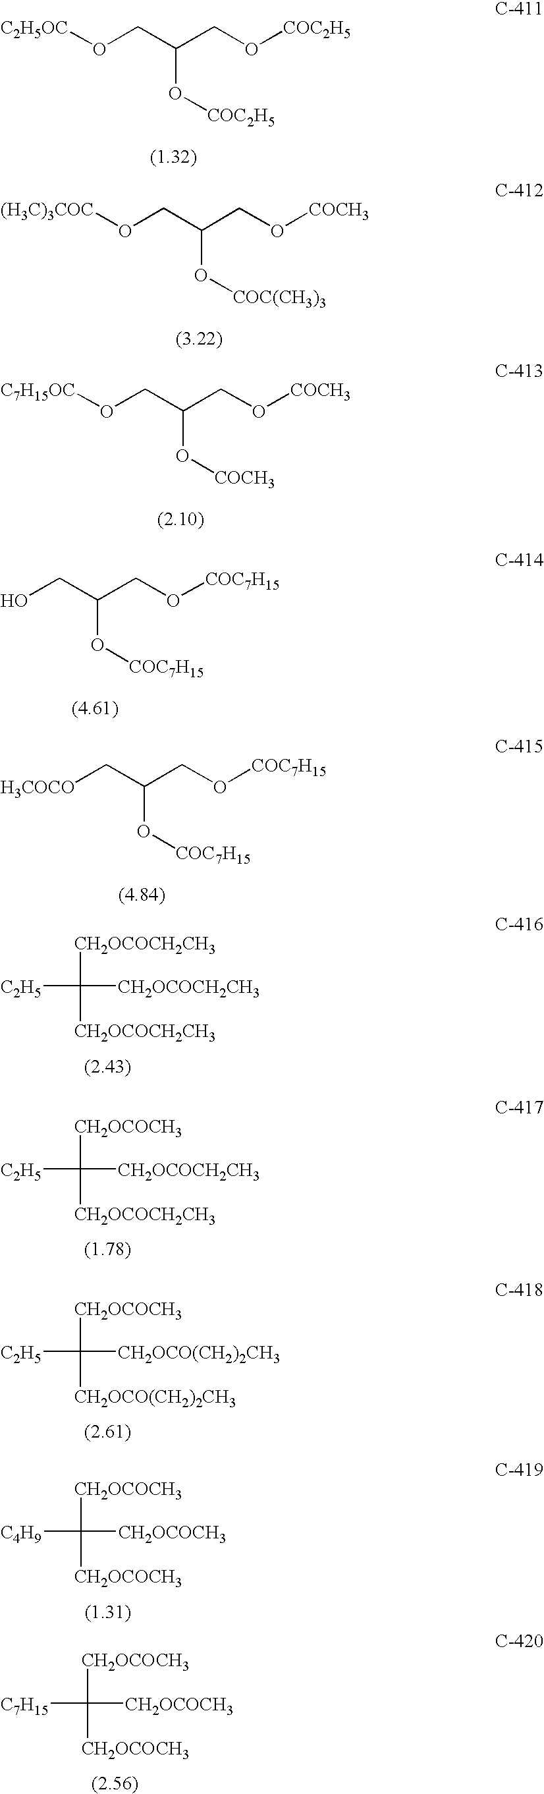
[C2H5OC]OCC(CO[COC2H5])O[COC2H5].[(H3C)3COC]OCC(CO[COCH3])O[COC(CH3)3].[C7H15OC]OCC(CO[COCH3])O[COCH3].OCC(CO[COC7H15])O[COC7H15].[H3COCO]CC(CO[COC7H15])O[COC7H15].[C2H5]C([CH2OCOCH2CH3])([CH2OCOCH2CH3])[CH2OCOCH2CH3].[C2H5]C([CH2OCOCH3])([CH2OCOCH2CH3])[CH2OCOCH2CH3].[C2H5]C([CH2OCOCH3])([CH2OCO(CH2)2CH3])[CH2OCO(CH2)2CH3].[C4H9]C([CH2OCOCH3])([CH2OCOCH3])[CH2OCOCH3].[C7H15]C([CH2OCOCH3])([CH2OCOCH3])[CH2OCOCH3]
